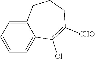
C12=CC=CC=C1CCCC([CHO])=C2Cl
